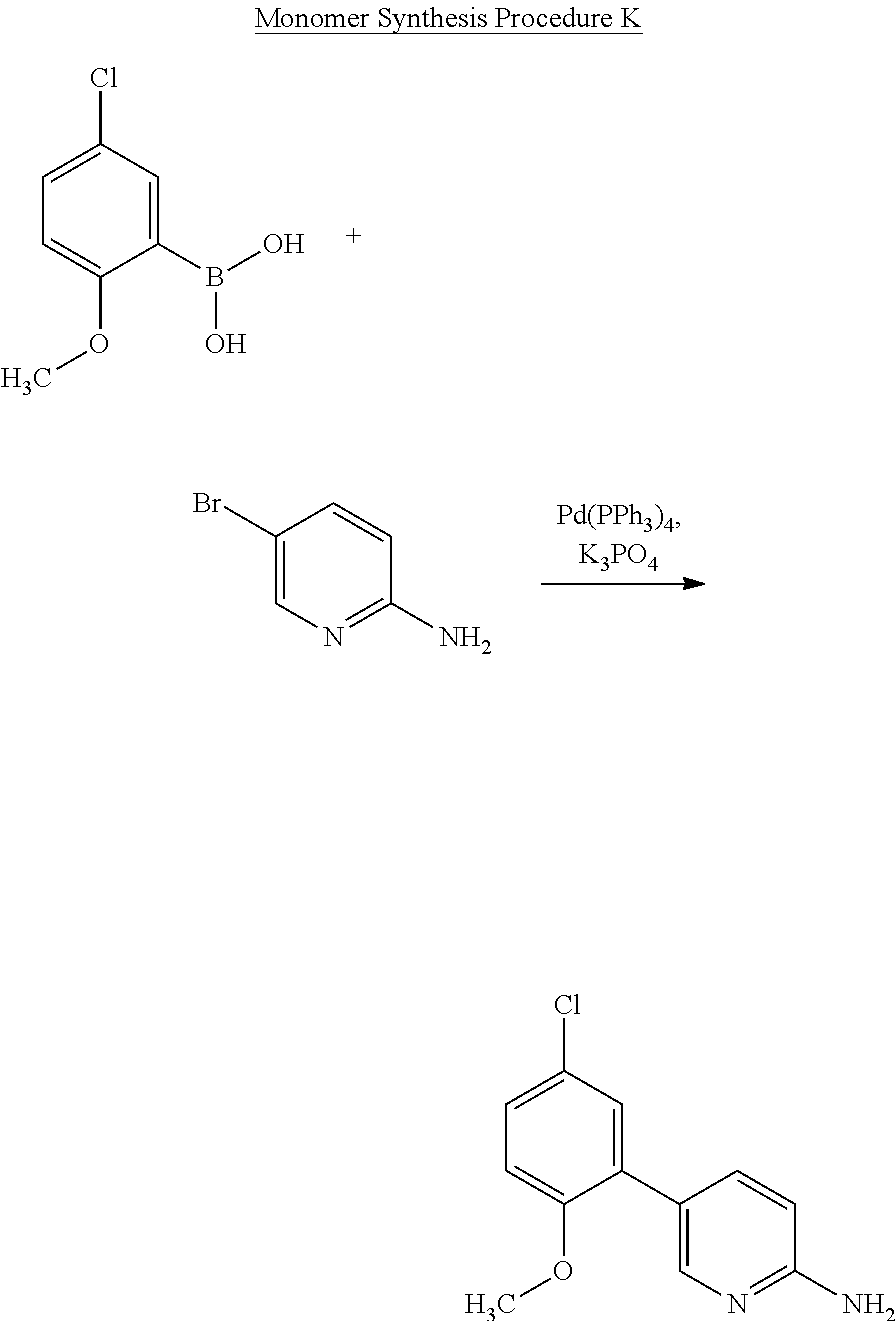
C1=C(OC)C(B(O)O)=CC(Cl)=C1.C1(Br)=CN=C(N)C=C1.C1=C(OC)C(C2=CN=C(N)C=C2)=CC(Cl)=C1
